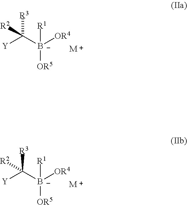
[Y]C([B-]([OR4])([OR5])[R1])([R3])[R2].[M].[Y]C([B-]([OR4])([OR5])[R1])([R3])[R2].[M]
